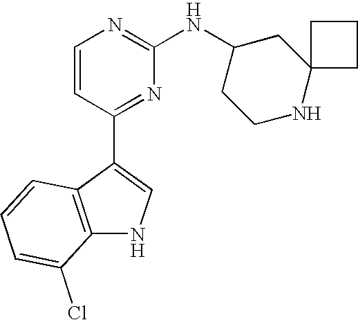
C1=CC(C2=CNC3=C2C=CC=C3Cl)=NC(NC2CCNC3(C2)CCC3)=N1
